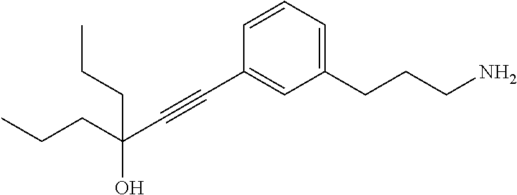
C1(CCCN)=CC=CC(C#CC(O)(CCC)CCC)=C1
